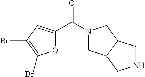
N1(C(C2=CC(Br)=C(Br)O2)=O)CC2C(C1)CNC2
